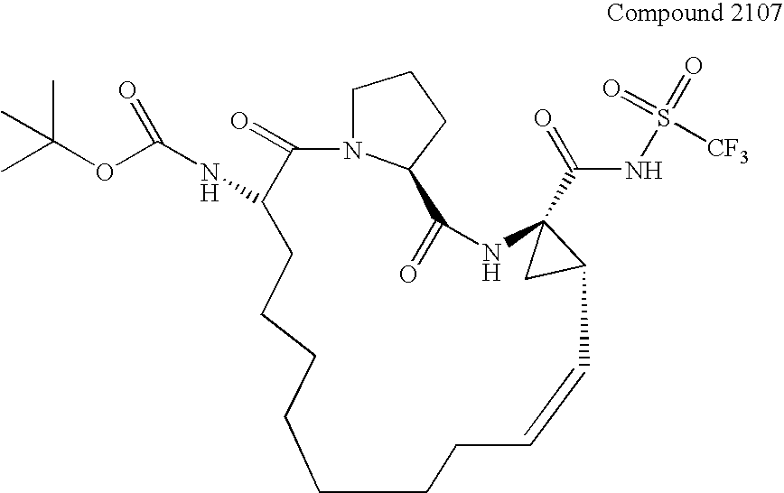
N12C(=O)C(NC(=O)OC(C)(C)C)CCCCCCCC=CC3CC3(C(NS(=O)(=O)[CF3])=O)NC(=O)C1CCC2
